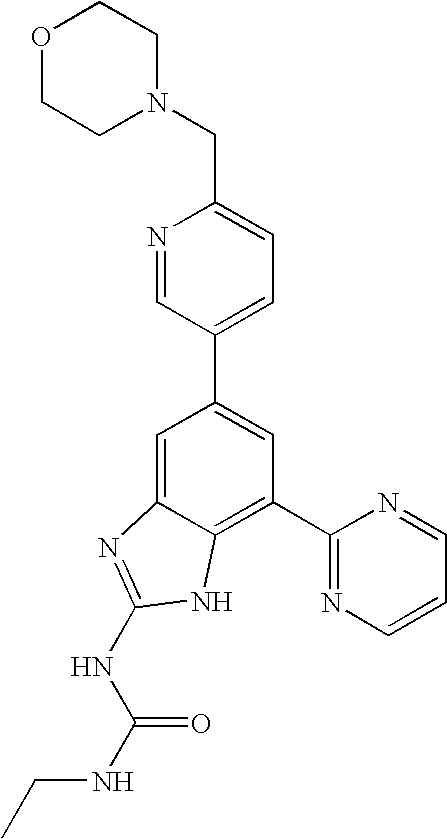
C1=C2C(=C(C3=NC=CC=N3)C=C1C1=CC=C(CN3CCOCC3)N=C1)NC(NC(NCC)=O)=N2
